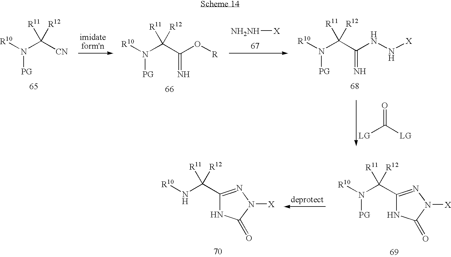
N(C([CN])([R11])[R12])([R10])[PG].N(C(C(O[R])=N)([R11])[R12])([R10])[PG].[NH2NH][X].N(C(C(NN[X])=N)([R11])[R12])([R10])[PG].[LG]C([LG])=O.N1C(=O)N([X])N=C1C(N([R10])[PG])([R11])[R12].N1C(=O)N([X])N=C1C(N[R10])([R11])[R12]
